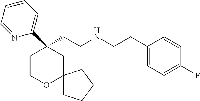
C1(CCNCCC2=CC=C(F)C=C2)(C2=CC=CC=N2)CCOC2(C1)CCCC2
